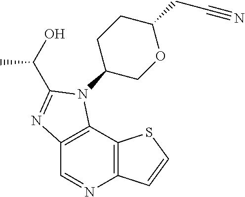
C12=C(C3=C(N=C1)C=CS3)N(C1COC(CC#N)CC1)C(C(O)C)=N2
